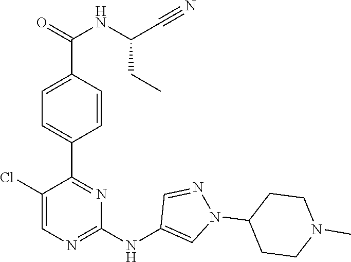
C1(C2=NC(NC3=CN(C4CCN(C)CC4)N=C3)=NC=C2Cl)=CC=C(C(NC(C#N)CC)=O)C=C1
